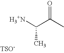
O=C(C)C([H3+N])C.[TSO-]
